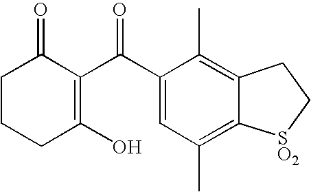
C1CCC(O)=C(C(C2=CC(C)=C3C(=C2C)CC[SO2]3)=O)C1=O
